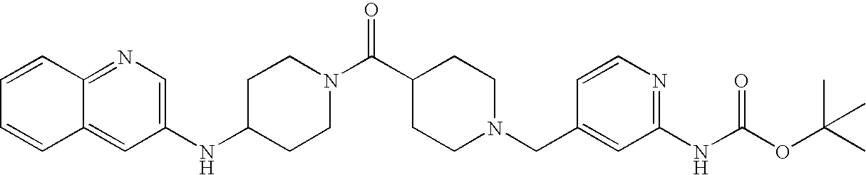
C1(NC2=CN=C3C(=C2)C=CC=C3)CCN(C(C2CCN(CC3=CC(NC(OC(C)(C)C)=O)=NC=C3)CC2)=O)CC1
